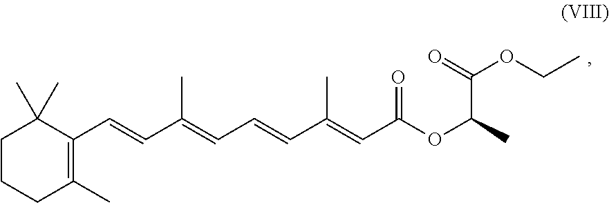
C1CCC(C)=C(C=CC(=CC=CC(=CC(OC(C)C(OCC)=O)=O)C)C)C1(C)C
